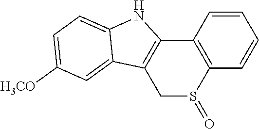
C1=CC2=C(C=C1)C1=C(CS2=O)C2=CC([H3CO])=CC=C2N1
